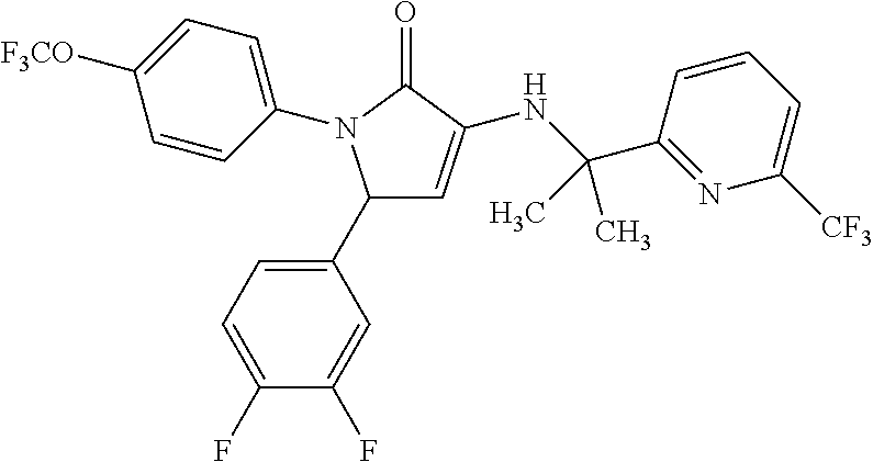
C1(C2=CC=C(F)C(F)=C2)C=C(NC(C2=NC([CF3])=CC=C2)(C)C)C(=O)N1C1=CC=C([F3CO])C=C1
